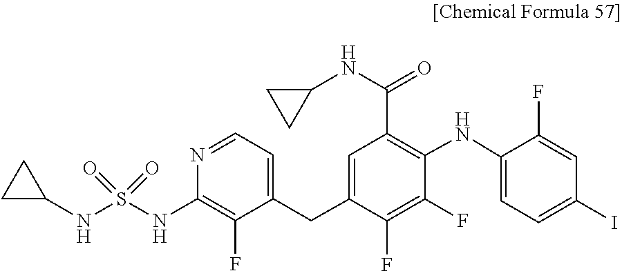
C1(F)=C(F)C(CC2=CC=NC(NS(=O)(=O)NC3CC3)=C2F)=CC(C(NC2CC2)=O)=C1NC1=CC=C(I)C=C1F
